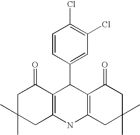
C1C(C)(C)CC2=C(C1=O)C(C1=CC(Cl)=C(Cl)C=C1)C1=C(N2)CC(C)(C)CC1=O
